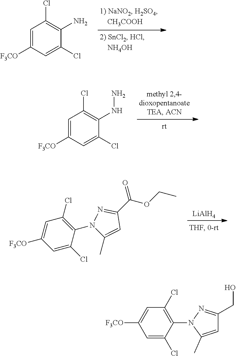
C1=C([F3CO])C=C(Cl)C(N)=C1Cl.C1=C([F3CO])C=C(Cl)C(NN)=C1Cl.[LiAlH4].C1(Cl)=CC([F3CO])=CC(Cl)=C1N1C(C)=CC(C(OCC)=O)=N1.C1(Cl)=CC([F3CO])=CC(Cl)=C1N1C(C)=CC(CO)=N1
